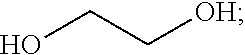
OCC[OH]
